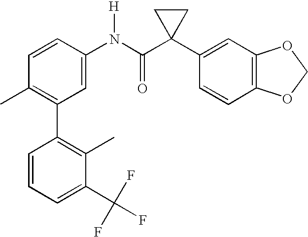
C1(C2=C(C)C=CC(N(C(C3(C4=CC5=C(C=C4)OCO5)CC3)=O)[H])=C2)=C(C)C(C(F)(F)F)=CC=C1
